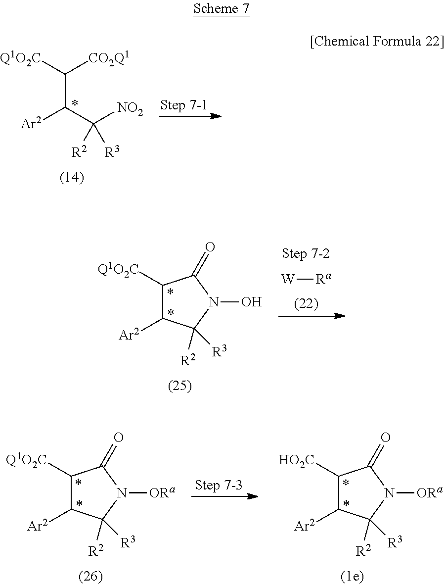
C(C(C([NO2])([R2])[R3])[Ar2])([Q1O2C])[CO2Q1].[W][Ra].C1([Q1O2C])C([Ar2])C([R2])([R3])N(O)C1=O.C1([HO2C])C([Ar2])C([R2])([R3])N([ORa])C1=O.C1([Q1O2C])C([Ar2])C([R2])([R3])N([ORa])C1=O
